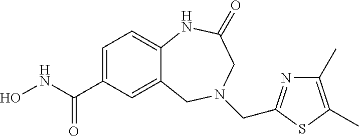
C12=CC(C(NO)=O)=CC=C1NC(=O)CN(CC1=NC(C)=C(C)S1)C2
